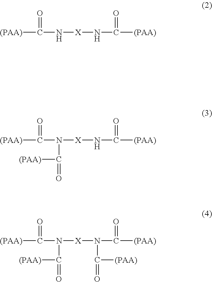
[(PAA)]C(=O)N[X]NC(=O)[(PAA)].[(PAA)]C(=O)N([X]NC(=O)[(PAA)])C([(PAA)])=O.[(PAA)]C(=O)N([X]N(C(=O)[(PAA)])C(=O)[(PAA)])C([(PAA)])=O
